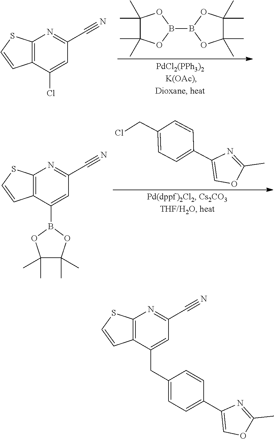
B1(B2OC(C)(C)C(C)(C)O2)OC(C)(C)C(C)(C)O1.C12=C(C(Cl)=CC(C#N)=N1)C=CS2.C12=C(C(B3OC(C)(C)C(C)(C)O3)=CC(C#N)=N1)C=CS2.C1(CCl)=CC=C(C2=COC(C)=N2)C=C1.C12=C(C(CC3=CC=C(C4=COC(C)=N4)C=C3)=CC(C#N)=N1)C=CS2
